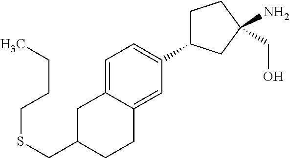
C1=C2C(=CC(C3CCC(CO)(N)C3)=C1)CCC(CSCCCC)C2
